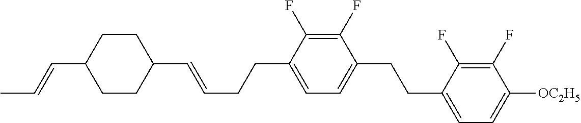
C(CC=CC1CCC(C=CC)CC1)C1=CC=C(CCC2=CC=C([OC2H5])C(F)=C2F)C(F)=C1F
